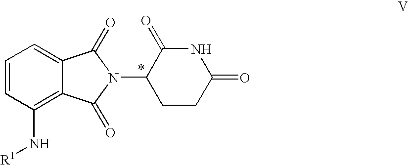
C1=CC(N[R1])=C2C(=C1)C(=O)N(C1CCC(=O)NC1=O)C2=O
